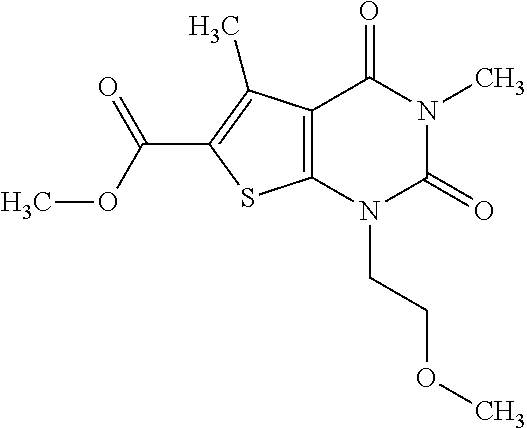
C12=C(N(CCOC)C(=O)N(C)C1=O)SC(C(OC)=O)=C2C
